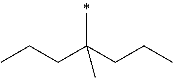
CC(CCC)(CCC)C
